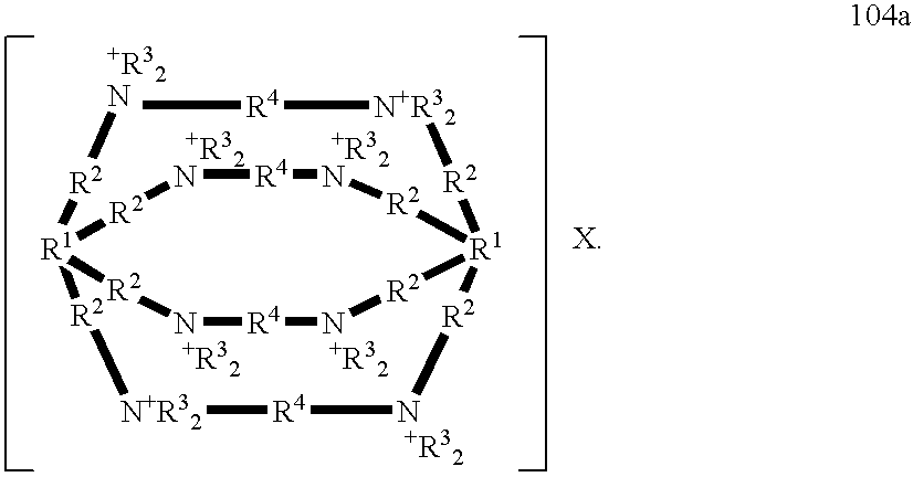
[+R32N]1[R4][N+R32][R2][R1]23[R2][N +R32][R4][N+R32][R2][R1]([R2]1)([R2][N +R32][R4][N +R32][R2]2)[R2]N[R4]N[R2]3
